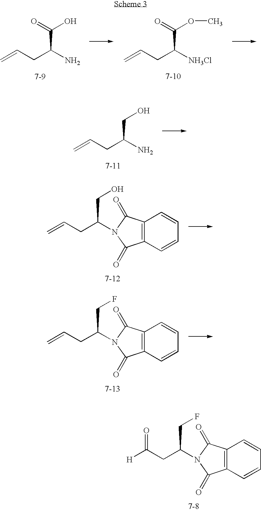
C(C(N)CC=C)O.C(C(N)CC=C)(=O)O.C(C([NH3Cl])CC=C)(=O)OC.C(C(CC=C)N1C(=O)C2=C(C=CC=C2)C1=O)O.C(C(CC=C)N1C(=O)C2=C(C=CC=C2)C1=O)F.C(C(CC(=O)[H])N1C(=O)C2=C(C=CC=C2)C1=O)F
